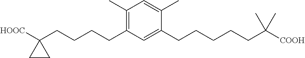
C1(C)=C(CCCCC2([HOOC])CC2)C=C(CCCCCC([COOH])(C)C)C(C)=C1
